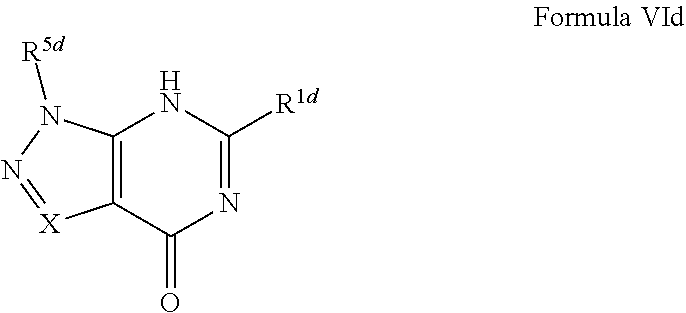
C12=C(C(=O)N=C([R1d])N1)[X]=NN2[R5d]
